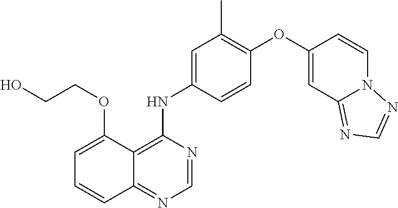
C1=NC(NC2=CC(C)=C(OC3=CC4=NC=NN4C=C3)C=C2)=C2C(=N1)C=CC=C2OCCO
